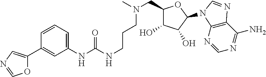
C12=C(N=CN=C1N)N(C1C(O)C(O)C(CN(C)CCCNC(NC3=CC=CC(C4=CN=CO4)=C3)=O)O1)C=N2
